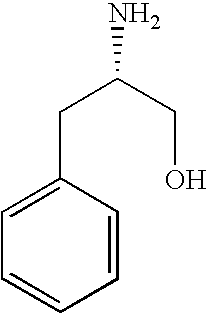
C1=CC(CC(N)CO)=CC=C1
